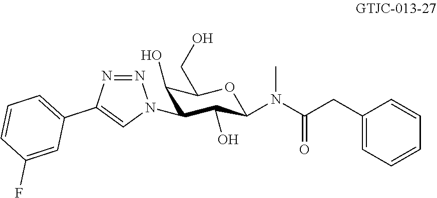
C(C(N(C1C(O)C(N2N=NC(C3=CC=CC(F)=C3)=C2)C(O)C(CO)O1)C)=O)C1=CC=CC=C1
